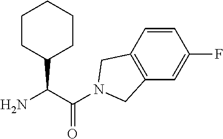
C(C(=O)N1CC2=C(C=C(F)C=C2)C1)(C1CCCCC1)N
